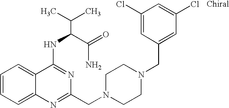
C1=CC=C2C(=C1)C(NC(C(N)=O)C(C)C)=NC(CN1CCN(CC3=CC(Cl)=CC(Cl)=C3)CC1)=N2
